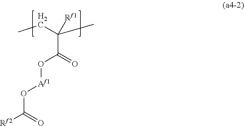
[Rf2]C(O[Af1]OC(C(CC)(C)[Rf1])=O)=O
